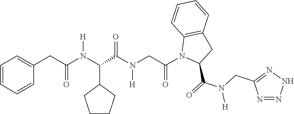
C1(CC(N(C(C(N(CC(N2C(C(=O)N(CC3=NNN=N3)[H])CC3=C2C=CC=C3)=O)[H])=O)C2CCCC2)[H])=O)=CC=CC=C1
